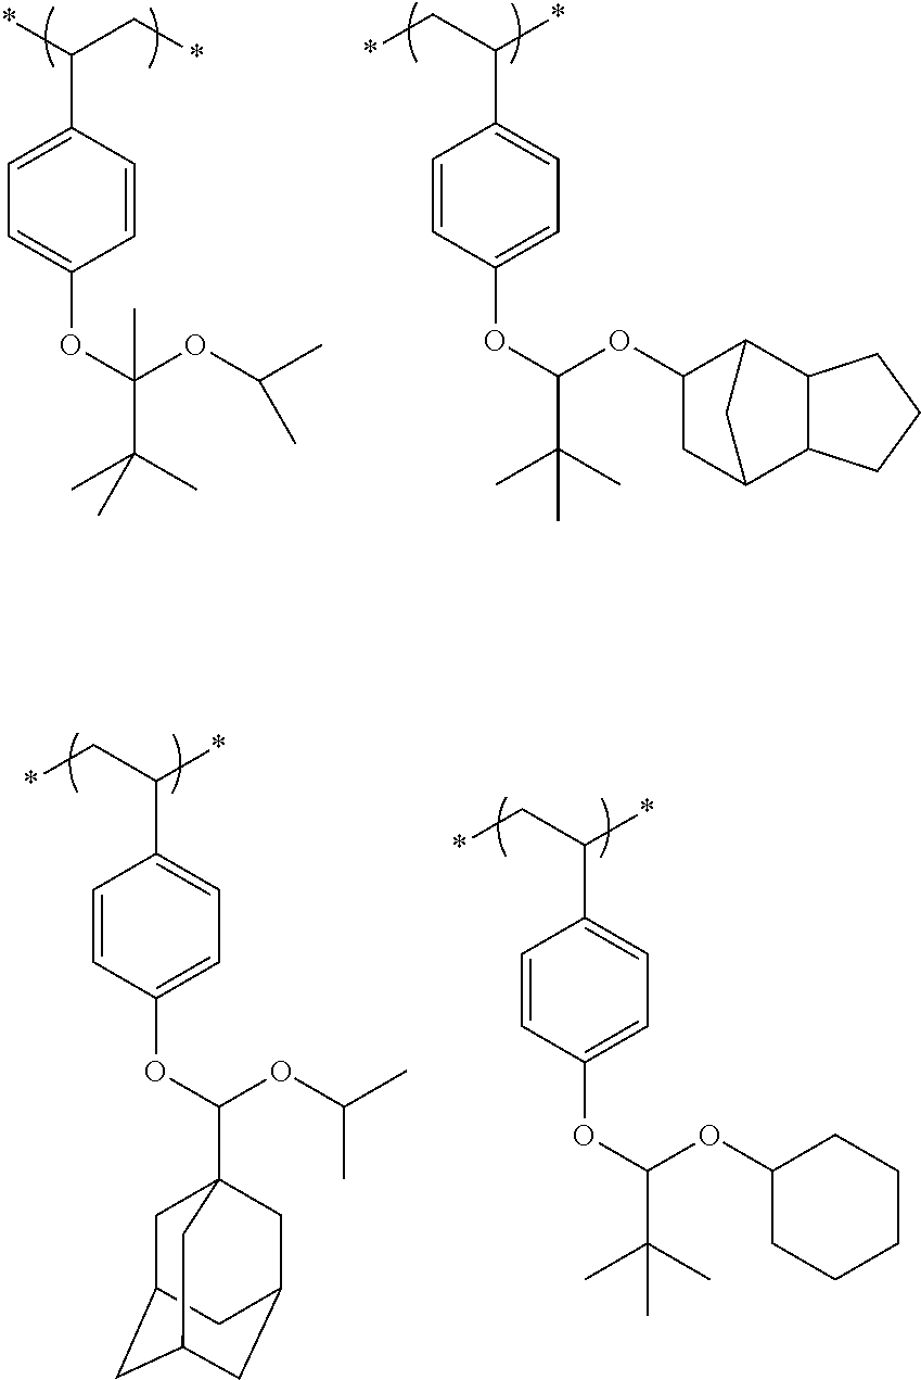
C1(C(*)C*)=CC=C(OC(C(C)(C)C)(OC(C)C)C)C=C1.C1(C(C*)*)=CC=C(OC(C(C)(C)C)OC2C3C4C(C(C2)C3)CCC4)C=C1.C1(C(C*)*)=CC=C(OC(OC(C)C)C23CC4CC(CC(C2)C4)C3)C=C1.C1(C(C*)*)=CC=C(OC(C(C)(C)C)OC2CCCCC2)C=C1
